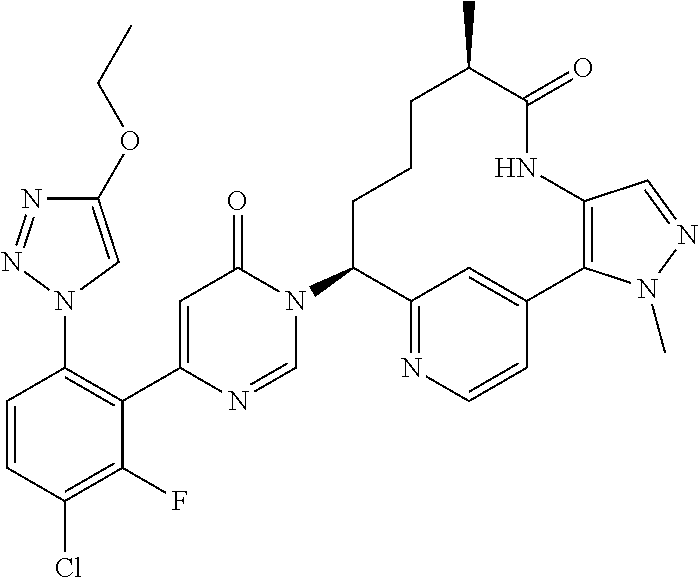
C1(N2C=NC(C3=C(N4C=C(OCC)N=N4)C=CC(Cl)=C3F)=CC2=O)C2=NC=CC(=C2)C2=C(NC(=O)C(C)CCC1)C=NN2C
